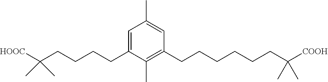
C1(C)=CC(CCCCCCC(C)(C)[COOH])=C(C)C(CCCCC(C)(C)[HOOC])=C1
